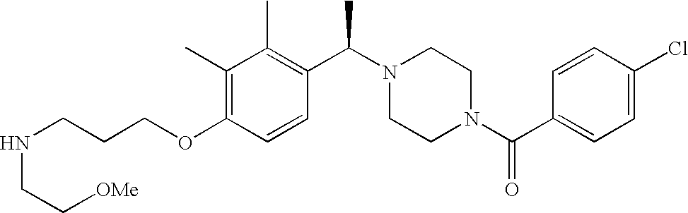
C(OC1=C(C)C(C)=C(C(N2CCN(C(C3=CC=C(Cl)C=C3)=O)CC2)C)C=C1)CCNCC[OMe]
